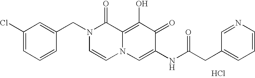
C1(Cl)=CC=CC(CN2C=CN3C(=C(O)C(=O)C(NC(CC4=CC=CN=C4)=O)=C3)C2=O)=C1.Cl
